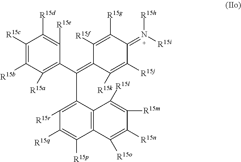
C1([R15r])=C(C(=C2C([R15f])=C([R15g])C(=N([R15h])[R15i])C([R15j])=C2[R15k])C2=C([R15a])C([R15b])=C([R15c])C([R15d])=C2[R15e])C2=C(C([R15p])=C1[R15q])C([R15o])=C([R15n])C([R15m])=C2[R15l]
